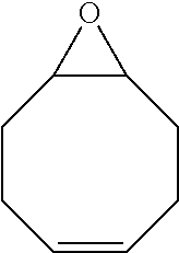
C1CC=CCCC2C1O2
